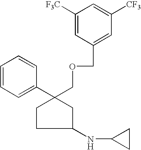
C1(C2(COCC3=CC([CF3])=CC([F3C])=C3)CC(NC3CC3)CC2)=CC=CC=C1
